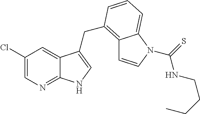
C12=C(CC3=CNC4=NC=C(Cl)C=C43)C=CC=C1N(C(=S)NCCCC)C=C2
